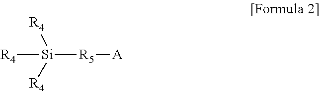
[Si]([R5][A])([R4])([R4])[R4]
